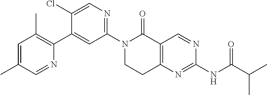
N1(C2=NC=C(Cl)C(C3=C(C)C=C(C)C=N3)=C2)CCC2=C(C1=O)C=NC(NC(C(C)C)=O)=N2
